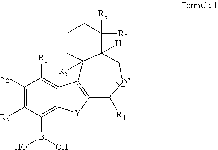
C1([R2])=C([R3])C(B(O)O)=C2C(=C1[R1])C1=C([Y]2)C([R4])CCC2([H])C1([R5])CCCC2([R7])[R6]
